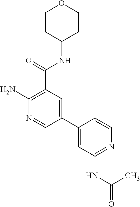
C1CC(NC(C2=C(N)N=CC(C3=CC(NC(=O)C)=NC=C3)=C2)=O)CCO1
